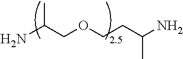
NC(COCCC(N)C)C
